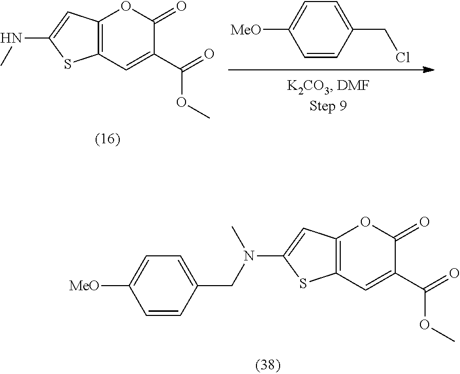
C12=C(C=C(C(=O)OC)C(=O)O1)SC(NC)=C2.C1=C([MeO])C=CC(CCl)=C1.C12=C(C=C(C(=O)OC)C(=O)O1)SC(N(CC1=CC=C([MeO])C=C1)C)=C2
